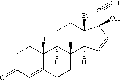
C1C(=O)C=C2C([H])(C1)C1([H])C([H])(CC2)C2([H])C([Et])(CC1)C(O)(C#C)C=C2
